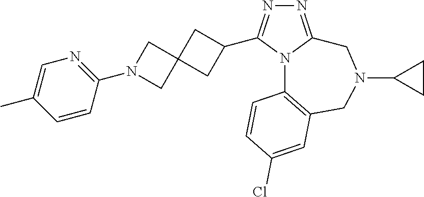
N1=C2N(C(C3CC4(C3)CN(C3=NC=C(C)C=C3)C4)=N1)C1=C(CN(C3CC3)C2)C=C(Cl)C=C1
